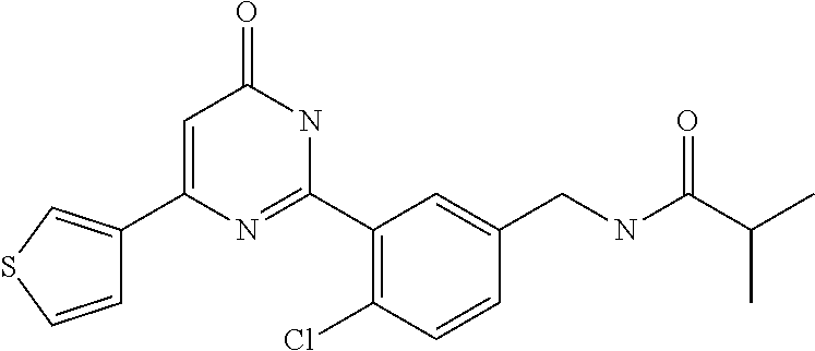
C1(C2=CC(=O)NC(C3=C(Cl)C=CC(CNC(C(C)C)=O)=C3)=N2)=CSC=C1
